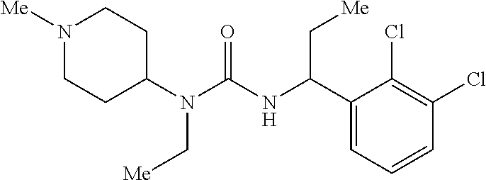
N1([Me])CCC(N(C(=O)NC(C2=CC=CC(Cl)=C2Cl)C[Me])C[Me])CC1
